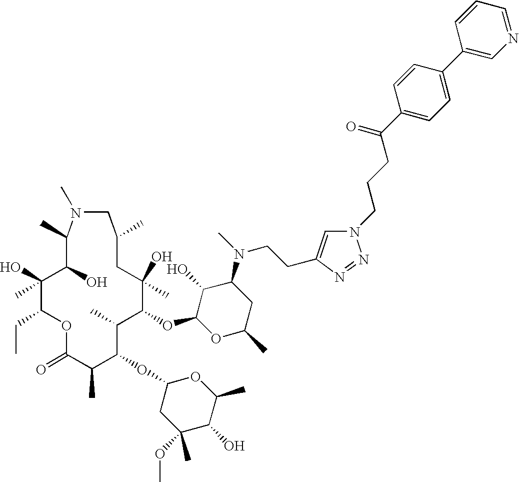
C1(O)(C)C(CC)OC(=O)C(C)C(OC2CC(OC)(C)C(O)C(C)O2)C(C)C(OC2C(O)C(N(CCC3=CN(CCCC(C4=CC=C(C5=CN=CC=C5)C=C4)=O)N=N3)C)CC(C)O2)C(C)(O)CC(C)CN(C)C(C)C1O
